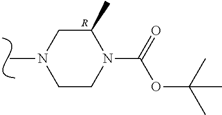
C1CN(C(=O)OC(C)(C)C)C(C)CN1C.[R]
